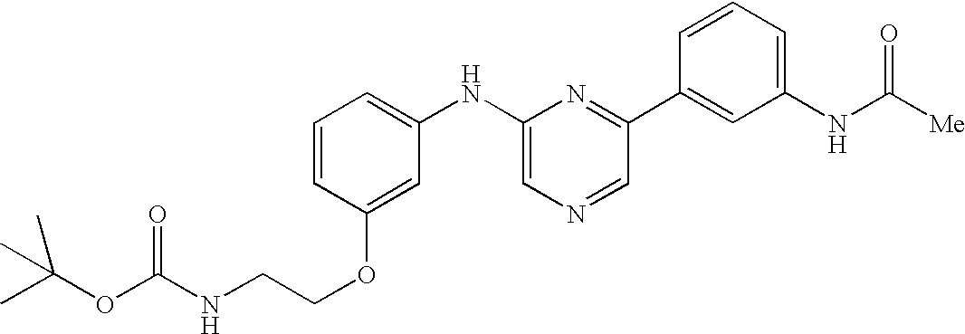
C1=CC(OCCNC(OC(C)(C)C)=O)=CC(NC2=CN=CC(C3=CC(NC([Me])=O)=CC=C3)=N2)=C1
